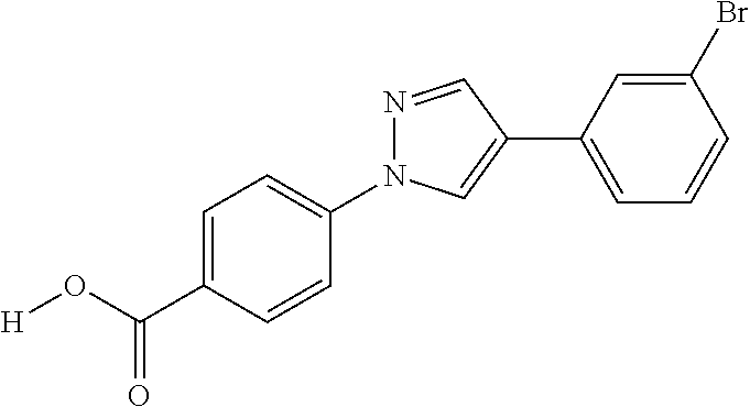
C1(Br)=CC(C2=CN(C3=CC=C(C(O[H])=O)C=C3)N=C2)=CC=C1
